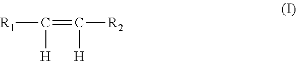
[R1]C([H])=C([R2])[H]
